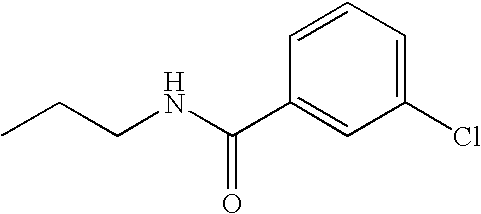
CCCNC(C1=CC(Cl)=CC=C1)=O
